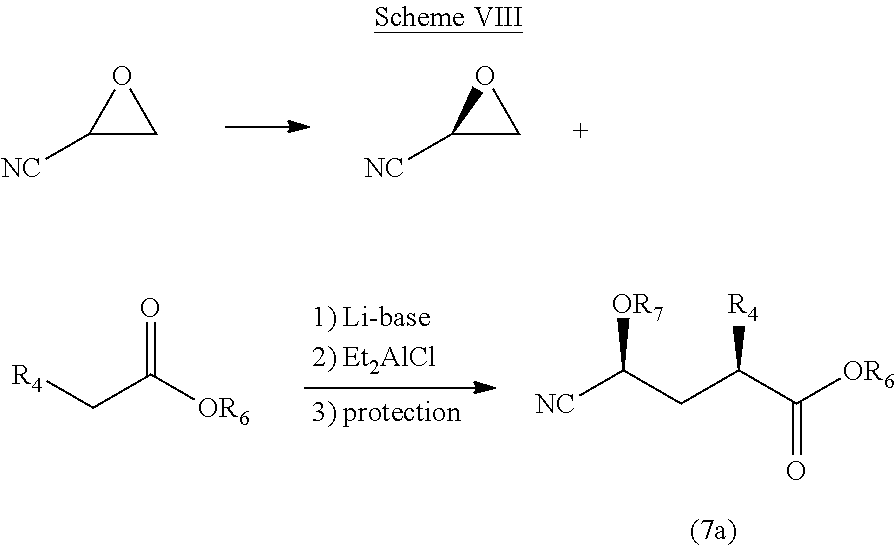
C1([NC])CO1.C1([NC])CO1.[R4]CC([OR6])=O.[NC]C(CC(C([OR6])=O)[R4])[OR7]
